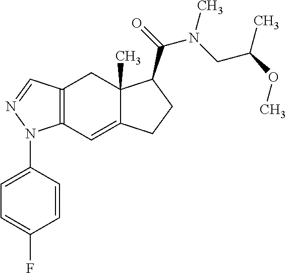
C12=C(C=C3C(C)(C1)C(C(=O)N(CC(OC)C)C)CC3)N(C1=CC=C(F)C=C1)N=C2
